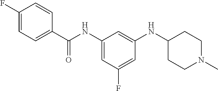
C1(C(NC2=CC(F)=CC(NC3CCN(C)CC3)=C2)=O)=CC=C(F)C=C1
